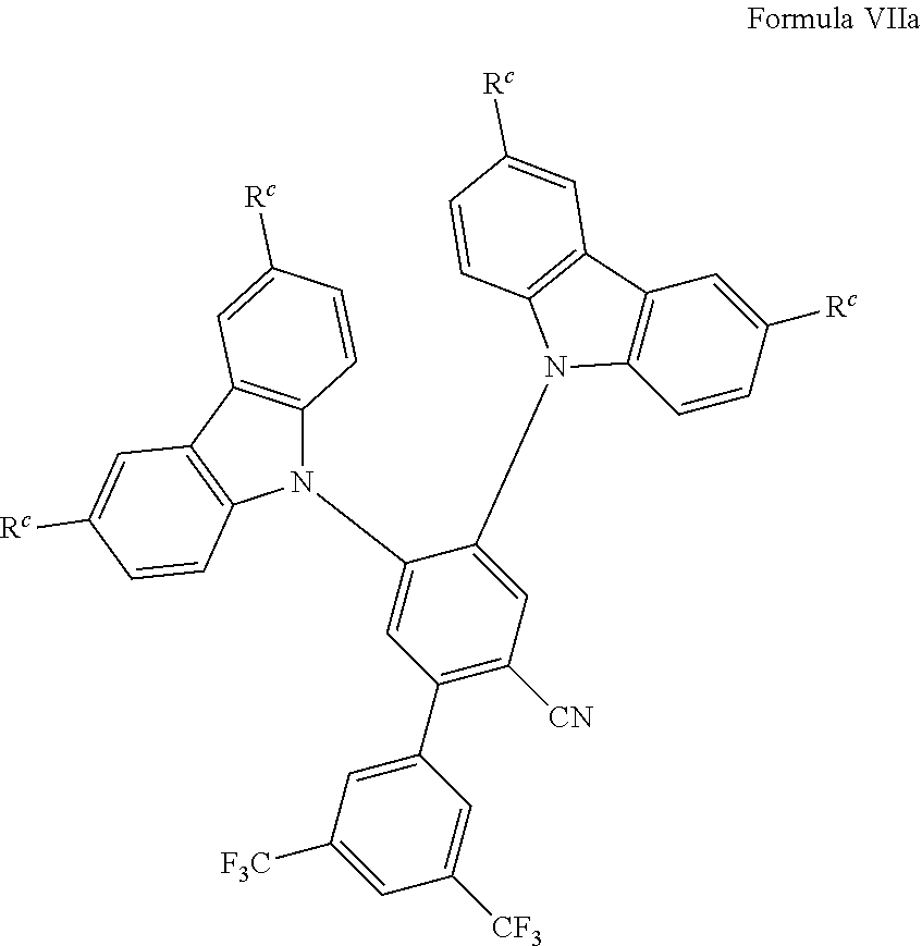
C12=C(C3=C(C=CC([Rc])=C3)N1C1=CC(C3=CC([F3C])=CC([CF3])=C3)=C([CN])C=C1N1C3=C(C4=C1C=CC([Rc])=C4)C=C([Rc])C=C3)C=C([Rc])C=C2
